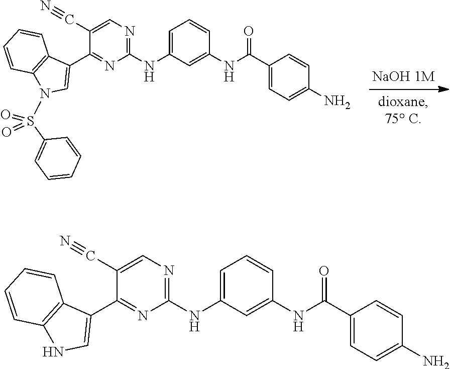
C1(NC2=CC=CC(NC(C3=CC=C(N)C=C3)=O)=C2)=NC=C(C#N)C(C2=CN(S(C3=CC=CC=C3)(=O)=O)C3=C2C=CC=C3)=N1.C1(NC2=CC=CC(NC(C3=CC=C(N)C=C3)=O)=C2)=NC=C(C#N)C(C2=CNC3=C2C=CC=C3)=N1
